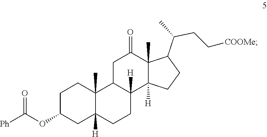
C1C(OC([Ph])=O)CC2([H])C(C)(C1)C1C([H])(CC2)C2([H])C(C)(C(=O)C1)C(C(C)CC[COOMe])CC2
